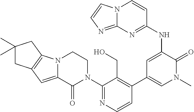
C1=CN=C(N2CCN3C(=CC4=C3CC(C)(C)C4)C2=O)C(CO)=C1C1=CN(C)C(=O)C(NC2=NC3=NC=CN3C=C2)=C1
